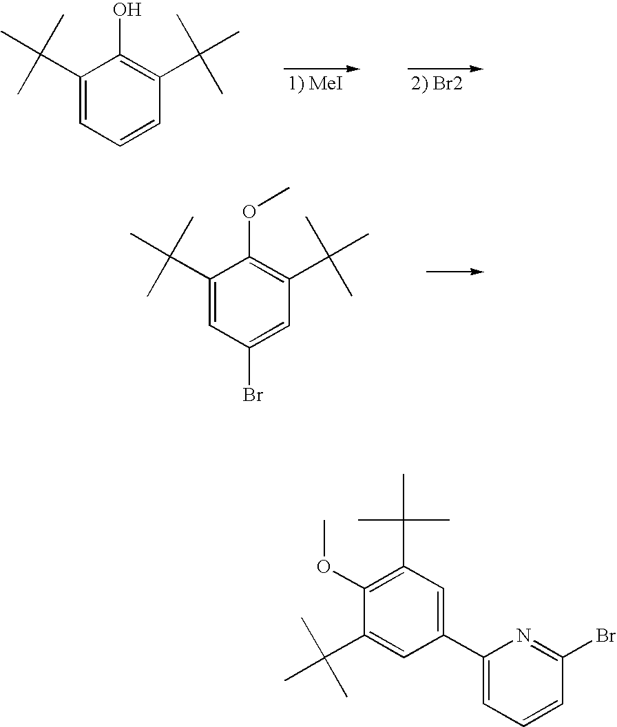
C1(C(C)(C)C)=CC=CC(C(C)(C)C)=C1O.C1(C(C)(C)C)=CC(Br)=CC(C(C)(C)C)=C1OC.CC(C)(C)C1=C(OC)C(C(C)(C)C)=CC(C2=CC=CC(Br)=N2)=C1
